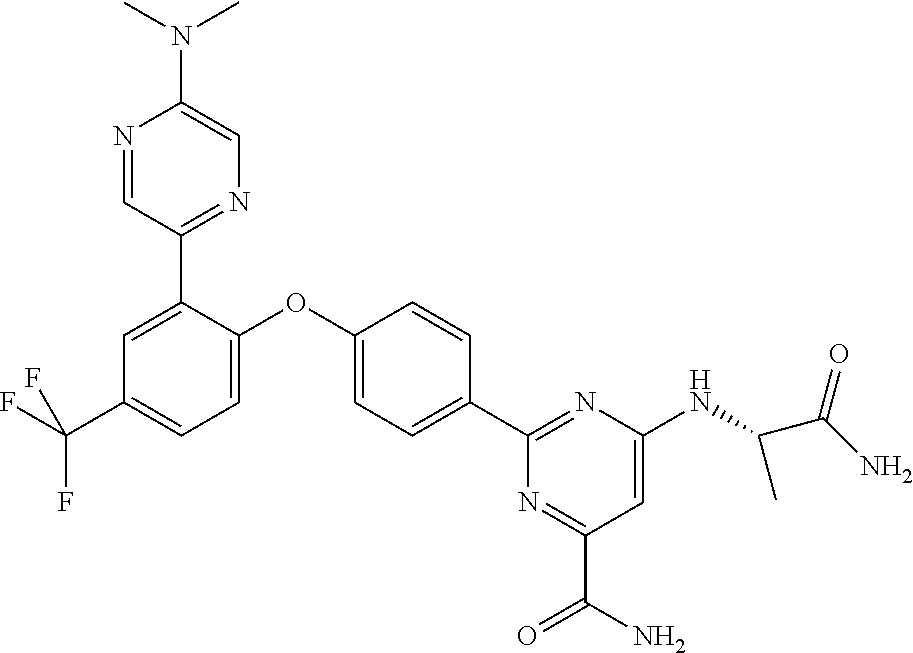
C1=C(OC2=CC=C(C3=NC(NC(C(N)=O)C)=CC(C(=O)N)=N3)C=C2)C(C2=NC=C(N(C)C)N=C2)=CC(C(F)(F)F)=C1
